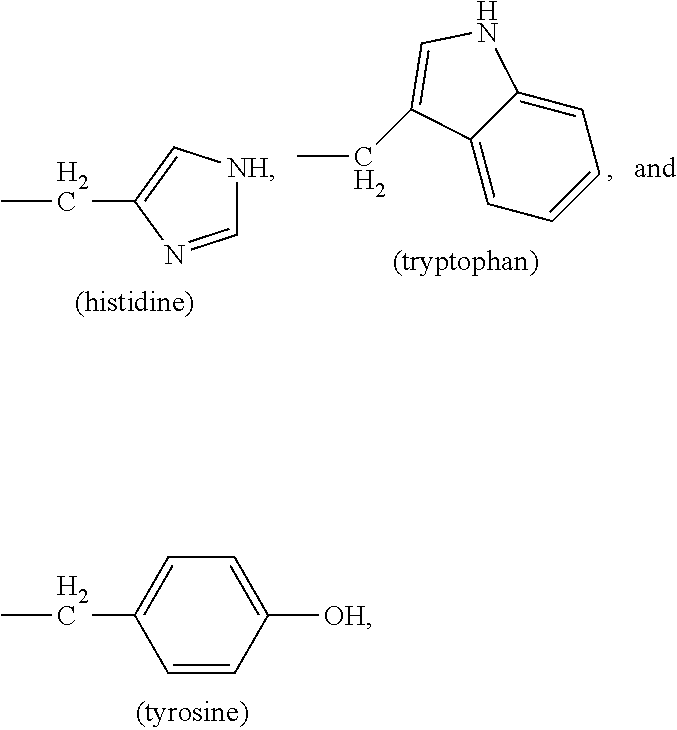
CCC1=C[NH]C=N1.C1=C2C(=CC=C1)C(CC)=CN2.C1=CC([OH])=CC=C1CC
